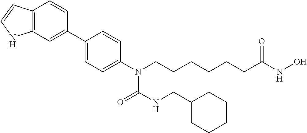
C12=C(C=C(C3=CC=C(N(CCCCCCC(NO)=O)C(NCC4CCCCC4)=O)C=C3)C=C1)NC=C2
